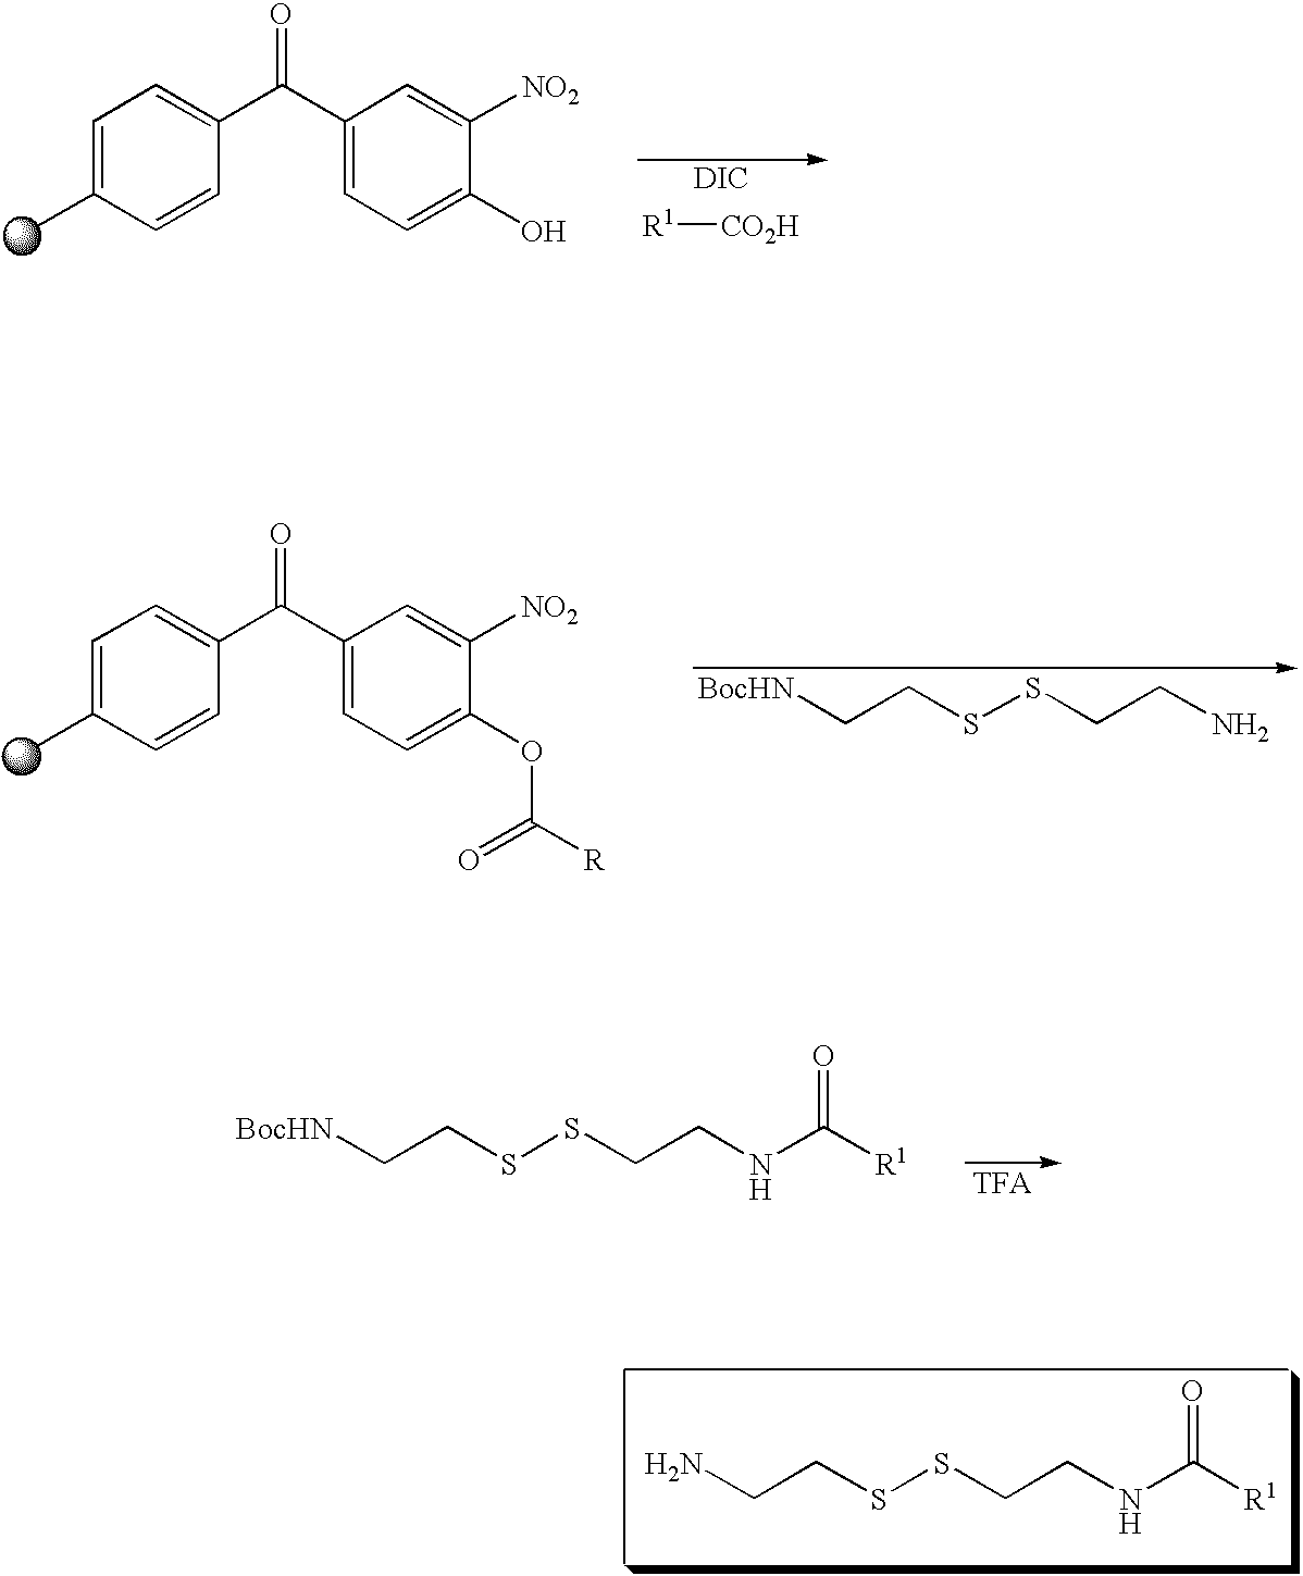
C1=C(C)C=CC(C(=O)C2=CC=C(O)C([NO2])=C2)=C1.[DIC].[R1][CO2H].C1=C(C)C=CC(C(=O)C2=CC=C(OC(=O)[R])C([NO2])=C2)=C1.[BocHN]CCSSCCN.[BocHN]CCSSCCNC([R1])=O.NCCSSCCNC([R1])=O
